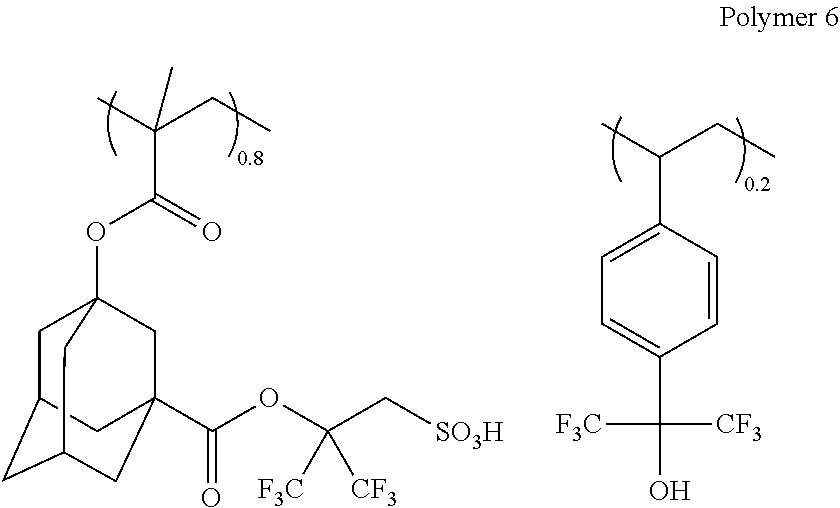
C1(C(C)CC)=CC=C(C([F3C])([CF3])O)C=C1.C(C(C)(CC)C)(OC12CC3CC(CC(C(OC(C[SO3H])([F3C])[CF3])=O)(C1)C3)C2)=O
